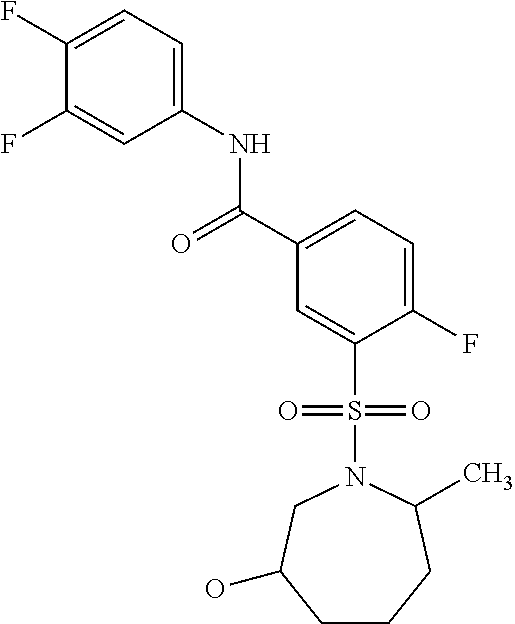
C1(F)=CC=C(NC(C2=CC=C(F)C(S(N3CC(O)CCCC3C)(=O)=O)=C2)=O)C=C1F
